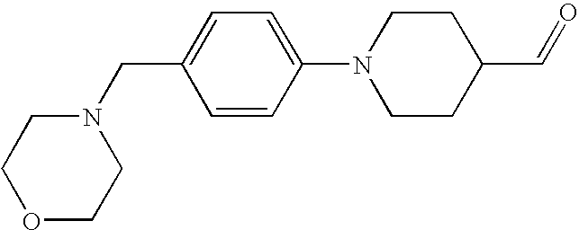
C1=CC(N2CCC(C=O)CC2)=CC=C1CN1CCOCC1
